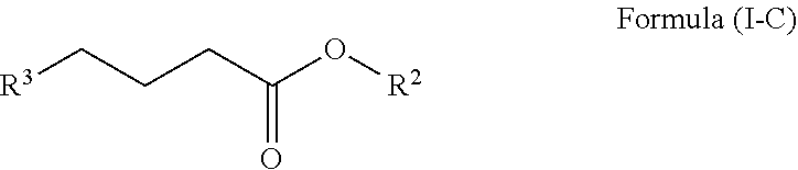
[R3]CCCC(=O)O[R2]
